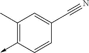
C1(C)=C(->C)C=CC(C#N)=C1
